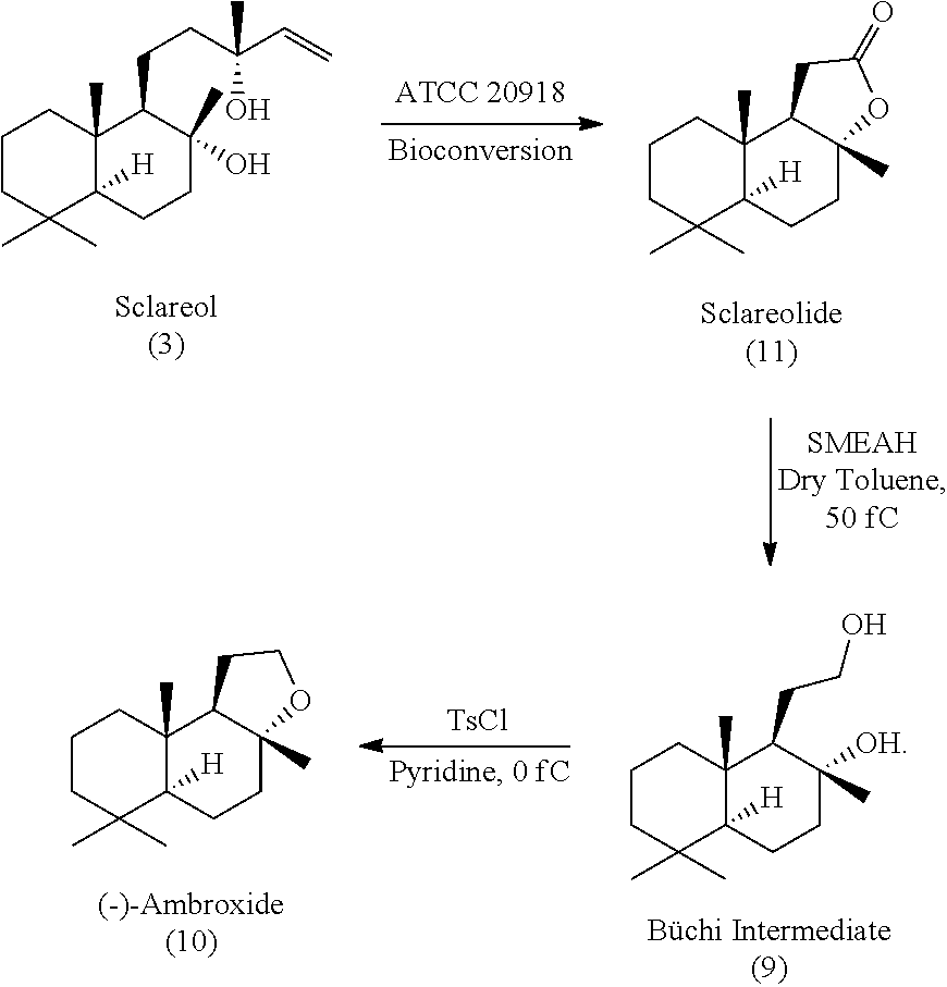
C1CC(C)(C)C2([H])C(C)(C1)C1C(C)(CC2)OC(=O)C1.C1CC(C)(C)C2([H])C(C)(C1)C(CCC(O)(C=C)C)C(C)(O)CC2.C1CC(C)(C)C2([H])C(C)(C1)C(CCO)C([OH])(C)CC2.C1CC(C)(C)C2([H])C(C)(C1)C1C(C)(CC2)OCC1.[TsCl]
